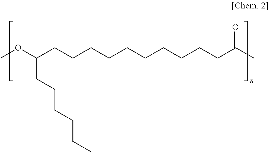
COC(CCCCCCCCCCC(C)=O)CCCCCC
